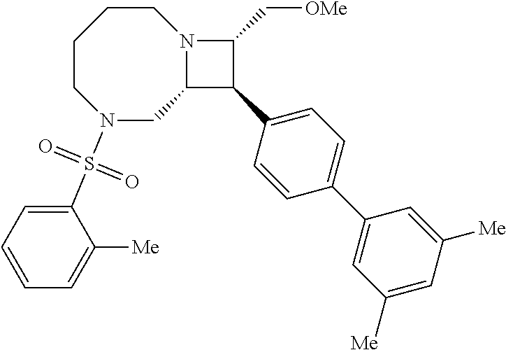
N1(S(C2=CC=CC=C2[Me])(=O)=O)CC2N(CCCC1)C(C[OMe])C2C1=CC=C(C2=CC([Me])=CC([Me])=C2)C=C1
